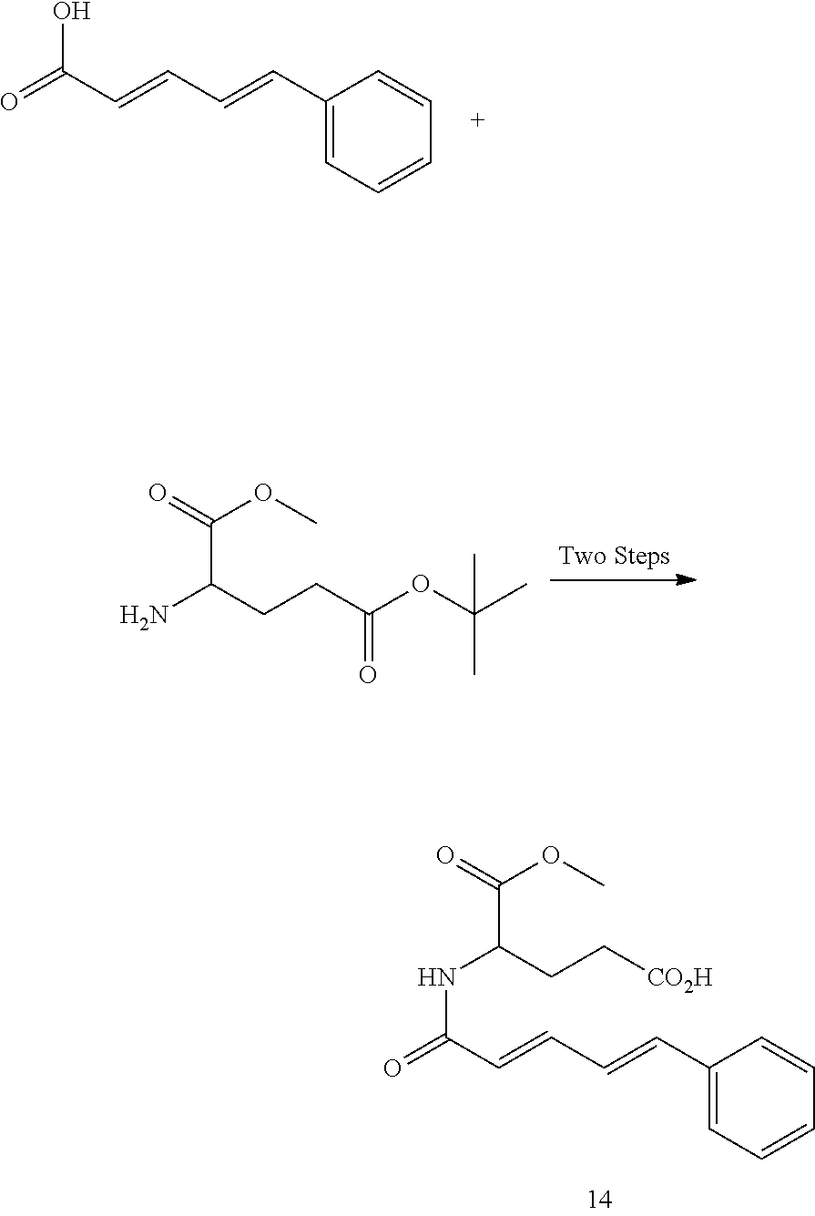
N(C(CC[CO2H])C(OC)=O)C(C=CC=CC1=CC=CC=C1)=O.O=C(C=CC=CC1=CC=CC=C1)O.NC(CCC(OC(C)(C)C)=O)C(OC)=O
